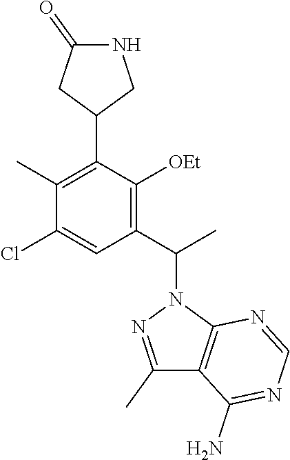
C1(C)=C(C2CNC(=O)C2)C([OEt])=C(C(C)N2N=C(C)C3=C2N=CN=C3N)C=C1Cl
